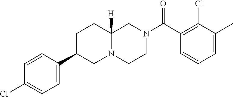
C1=C(C)C(Cl)=C(C(N2CCN3C([H])(C2)CCC(C2=CC=C(Cl)C=C2)C3)=O)C=C1
